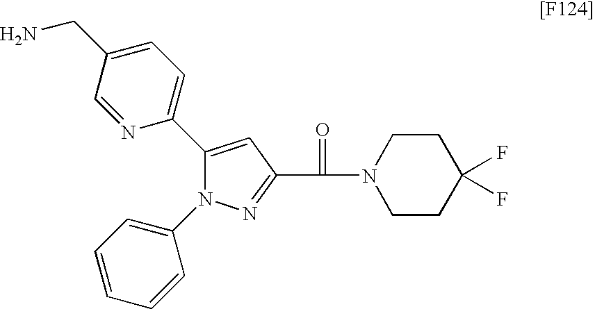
N1=C(C(=O)N2CCC(F)(F)CC2)C=C(C2=CC=C(CN)C=N2)N1C1=CC=CC=C1
